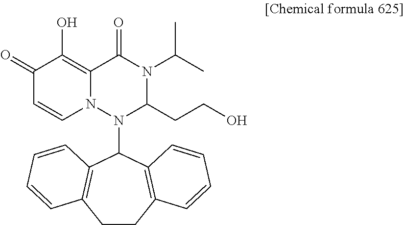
C1(=O)C=CN2C(=C1O)C(=O)N(C(C)C)C(CCO)N2C1C2=C(CCC3=C1C=CC=C3)C=CC=C2
